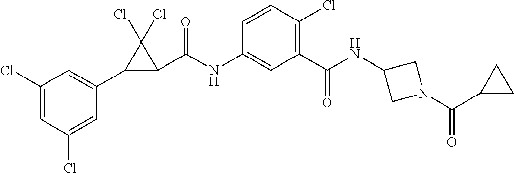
C1(C2C(C(NC3=CC(C(NC4CN(C(=O)C5CC5)C4)=O)=C(Cl)C=C3)=O)C2(Cl)Cl)=CC(Cl)=CC(Cl)=C1
